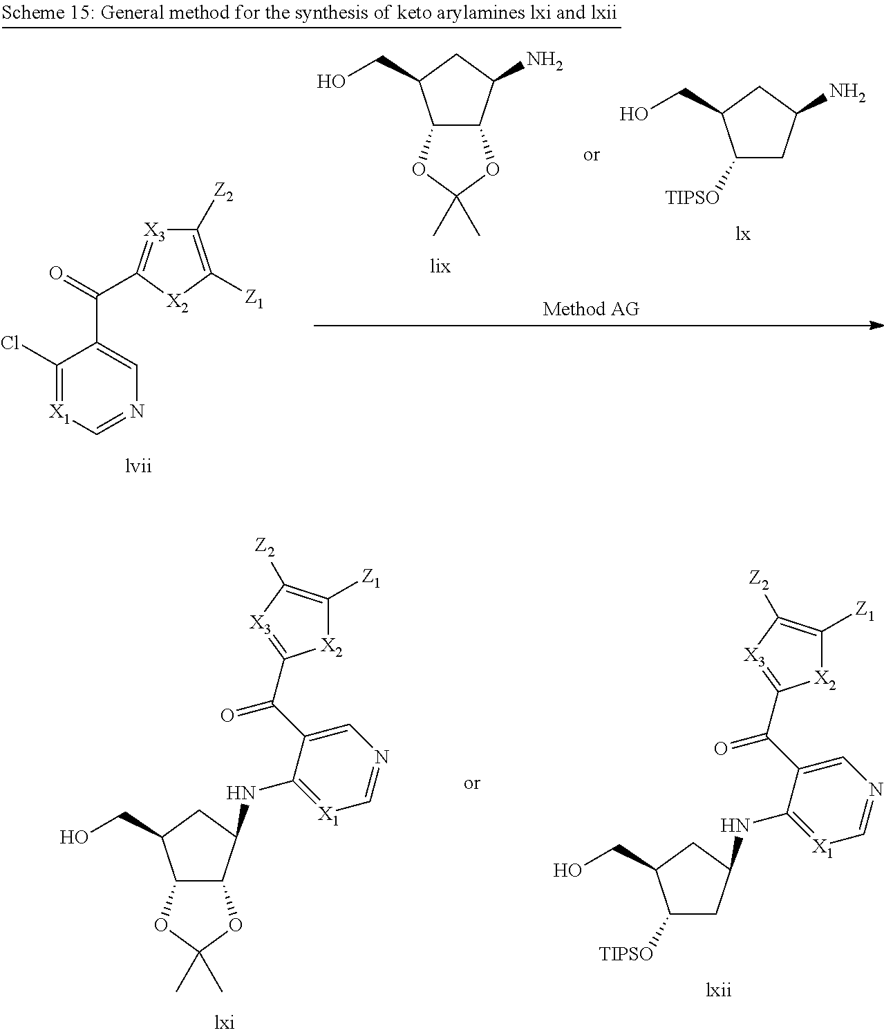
C1([Z2])=C([Z1])[X2]C(C(C2=CN=C[X1]=C2Cl)=O)=[X3]1.C12C(C(N)CC1CO)OC(C)(C)O2.C1([TIPSO])CC(N)CC1CO.C12C(C(NC3=[X1]C=NC=C3C(C3=[X3]C([Z2])=C([Z1])[X2]3)=O)CC1CO)OC(C)(C)O2.C1([TIPSO])CC(NC2=[X1]C=NC=C2C(C2=[X3]C([Z2])=C([Z1])[X2]2)=O)CC1CO
